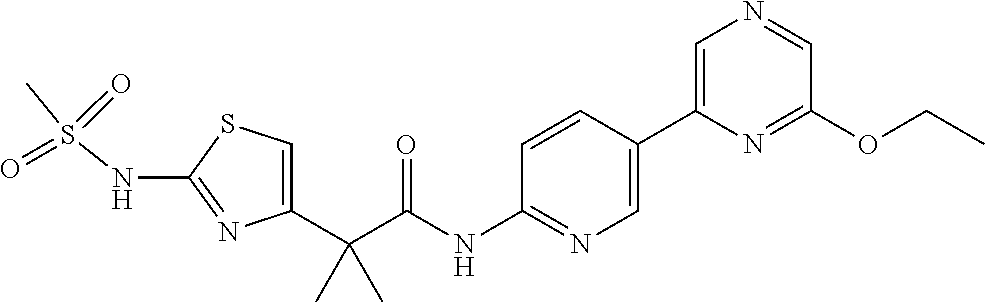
C1=C(C(C(NC2=NC=C(C3=CN=CC(OCC)=N3)C=C2)=O)(C)C)N=C(NS(C)(=O)=O)S1
